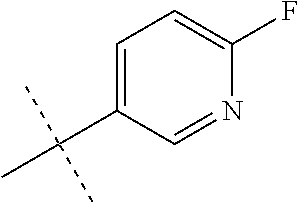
C1=C(C(C)(C)C)C=NC(F)=C1
